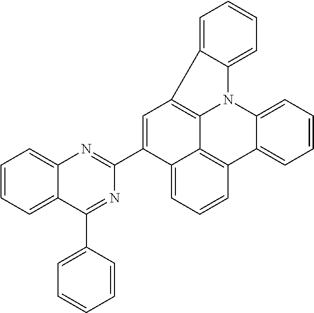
C1=CC=C2C(=C1)C1=C3N2C2=CC=CC=C2C2=C3C(=CC=C2)C(C2=NC3=CC=CC=C3C(C3=CC=CC=C3)=N2)=C1
